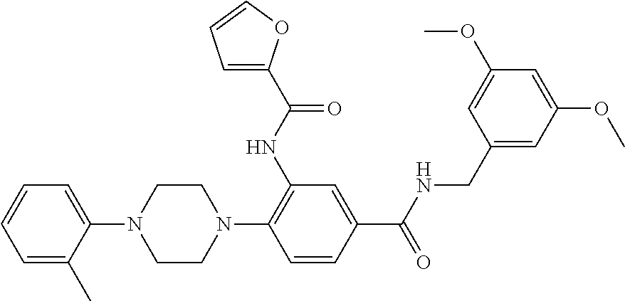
C1=C(C)C(N2CCN(C3=C(NC(=O)C4=CC=CO4)C=C(C(=O)NCC4=CC(OC)=CC(OC)=C4)C=C3)CC2)=CC=C1
